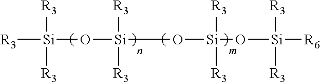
[R3][Si](O[Si]([R3])([R3])O[Si](O[Si]([R6])([R3])[R3])([R3])[R3])([R3])[R3]
